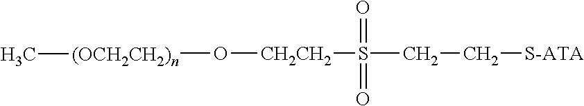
O([(OCH2CH2)n]C)[CH2CH2]S(=O)(=O)CC[S-ATA]
